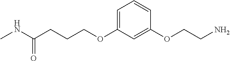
C(OC1=CC=CC(OCCN)=C1)CCC(NC)=O
